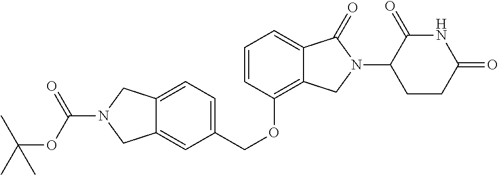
C(OC1=C2C(=CC=C1)C(=O)N(C1C(=O)NC(=O)CC1)C2)C1=CC=C2C(=C1)CN(C(=O)OC(C)(C)C)C2
